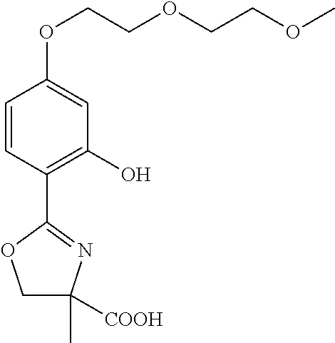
C1=CC(C2=NC(C)([COOH])CO2)=C(O)C=C1OCCOCCOC
